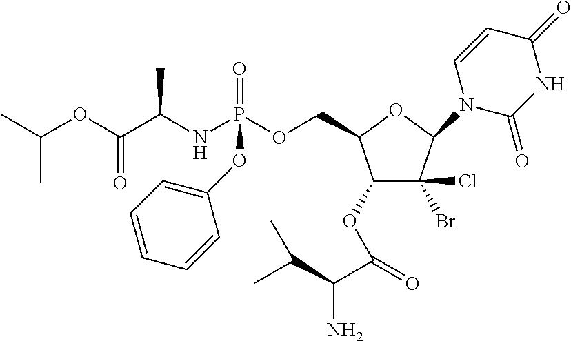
C1(OC(C(C(C)C)N)=O)C(Cl)(Br)C(N2C(=O)NC(=O)C=C2)OC1COP(NC(C(OC(C)C)=O)C)(=O)OC1=CC=CC=C1
